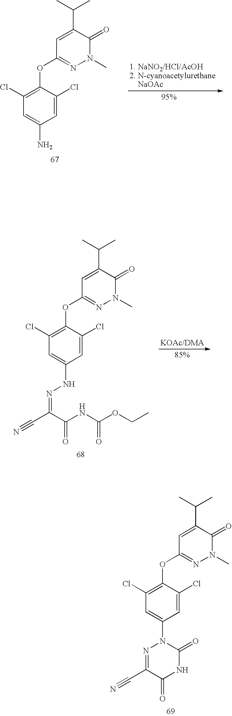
C1(Cl)=C(OC2=NN(C)C(=O)C(C(C)C)=C2)C(Cl)=CC(NN=C(C(NC(OCC)=O)=O)C#N)=C1.C1(Cl)=C(OC2=NN(C)C(=O)C(C(C)C)=C2)C(Cl)=CC(N2N=C(C#N)C(=O)NC2=O)=C1.C1(Cl)=C(OC2=NN(C)C(=O)C(C(C)C)=C2)C(Cl)=CC(N)=C1
